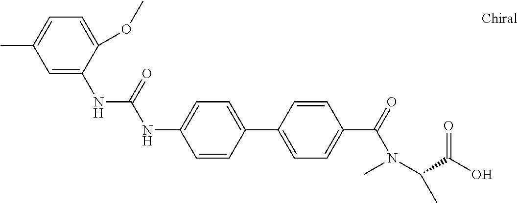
C1=CC(C2=CC=C(C(N(C)C(C(O)=O)C)=O)C=C2)=CC=C1NC(NC1=CC(C)=CC=C1OC)=O
